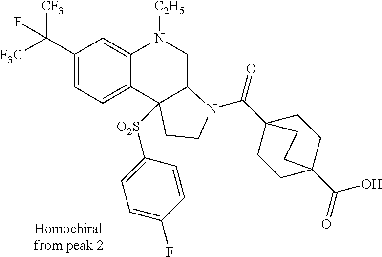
C1(C([F3C])([CF3])F)=CC=C2C(=C1)N([C2H5])CC1C2([O2S]C2=CC=C(F)C=C2)CCN1C(=O)C12CCC(C(=O)O)(CC1)CC2
